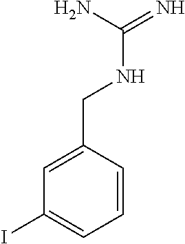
C1=C(CNC(N)=N)C=CC=C1I
